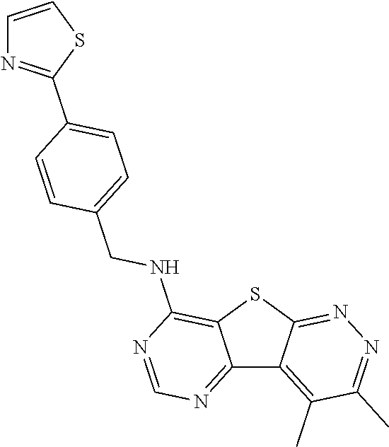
C12=NC=NC(NCC3=CC=C(C4=NC=CS4)C=C3)=C1SC1=NN=C(C)C(C)=C21
